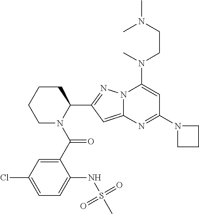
C1CCN(C(C2=CC(Cl)=CC=C2NS(C)(=O)=O)=O)C(C2=NN3C(=C2)N=C(N2CCC2)C=C3N(CCN(C)C)C)C1
